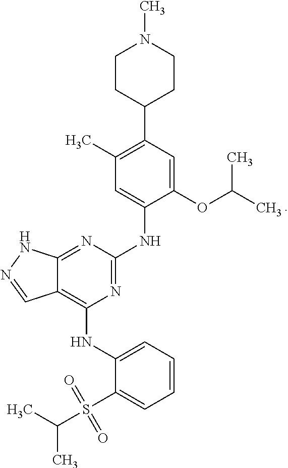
C1CC(C2=C(C)C=C(NC3=NC(NC4=CC=CC=C4S(C(C)C)(=O)=O)=C4C(=N3)NN=C4)C(OC(C)C)=C2)CCN1C
